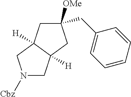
C1(CC2=CC=CC=C2)([OMe])CC2([H])C([H])(C1)CN([Cbz])C2
